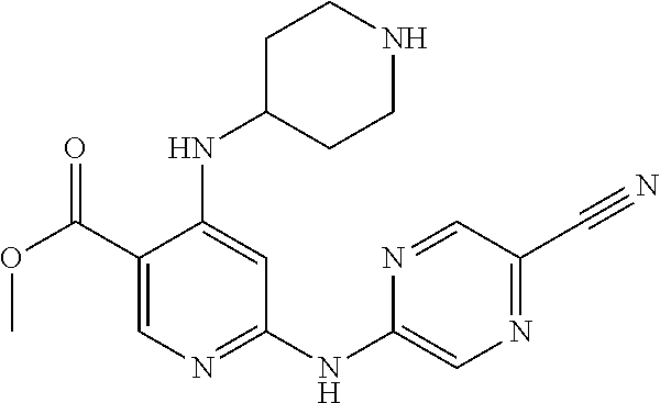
C1(C(OC)=O)=CN=C(NC2=CN=C(C#N)C=N2)C=C1NC1CCNCC1
